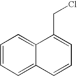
C1=CC=C2C(=C1)C(CCl)=CC=C2
